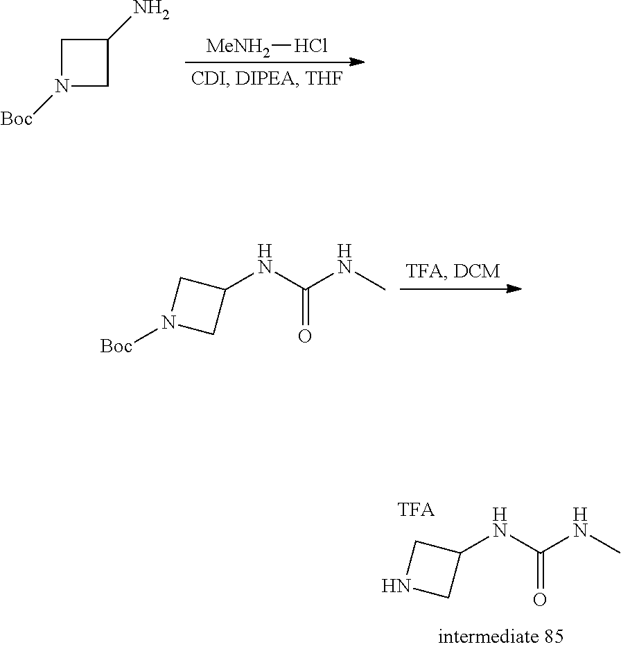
N1([Boc])CC(N)C1.[MeNH2]Cl.N(C1CN([Boc])C1)C(NC)=O.N(C1CNC1)C(NC)=O
